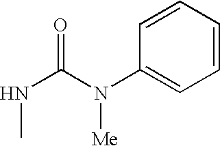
N(C1=CC=CC=C1)(C(NC)=O)[Me]
